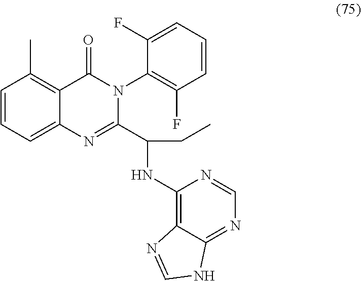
C1=CC=C2C(=C1C)C(=O)N(C1=C(F)C=CC=C1F)C(C(CC)NC1=C3C(=NC=N1)NC=N3)=N2
